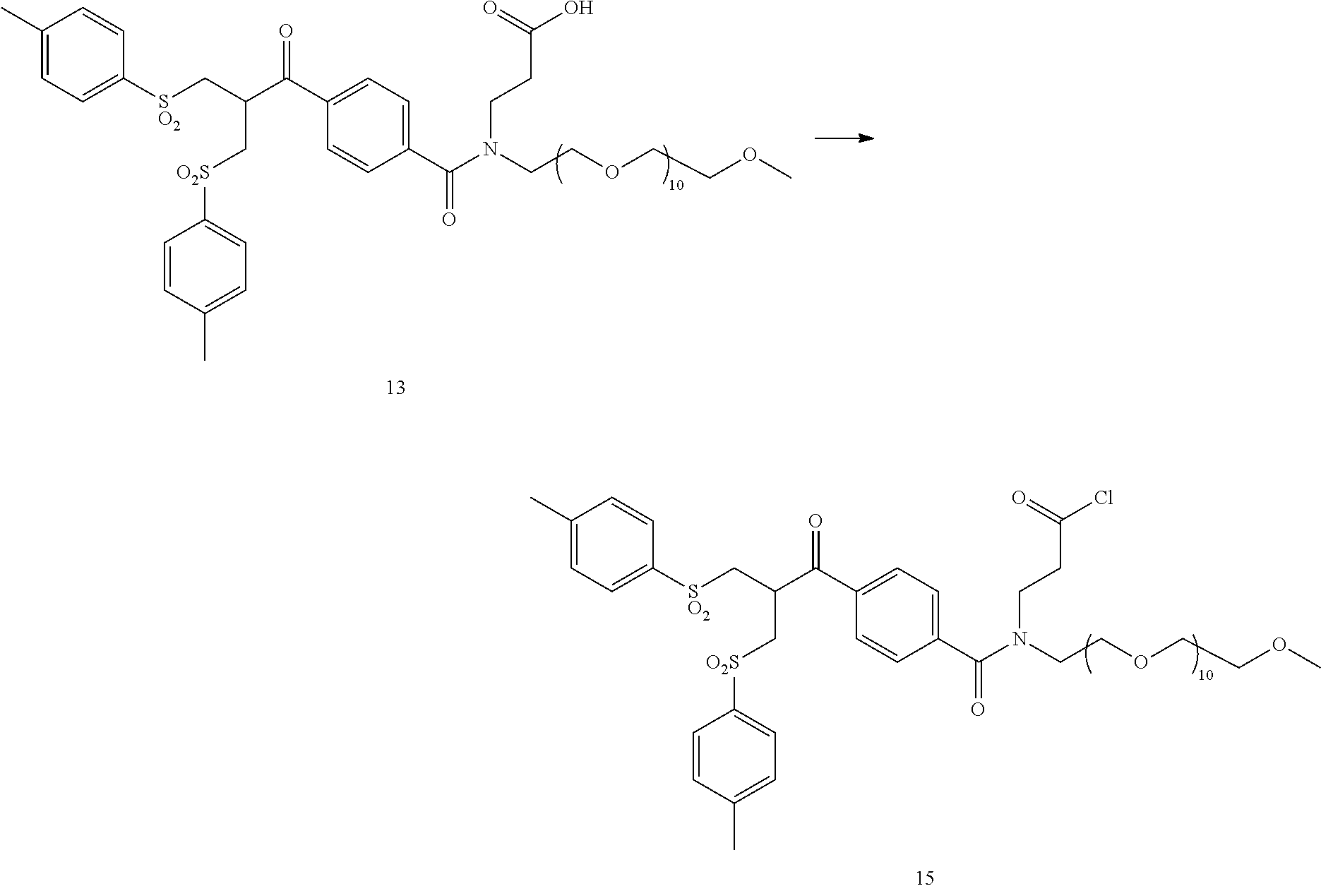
C1(C)=CC=C([SO2]CC(C(C2=CC=C(C(N(CCC(Cl)=O)CCOCCOC)=O)C=C2)=O)C[O2S]C2=CC=C(C)C=C2)C=C1.C1(C)=CC=C([SO2]CC(C(C2=CC=C(C(N(CCC(O)=O)CCOCCOC)=O)C=C2)=O)C[O2S]C2=CC=C(C)C=C2)C=C1
